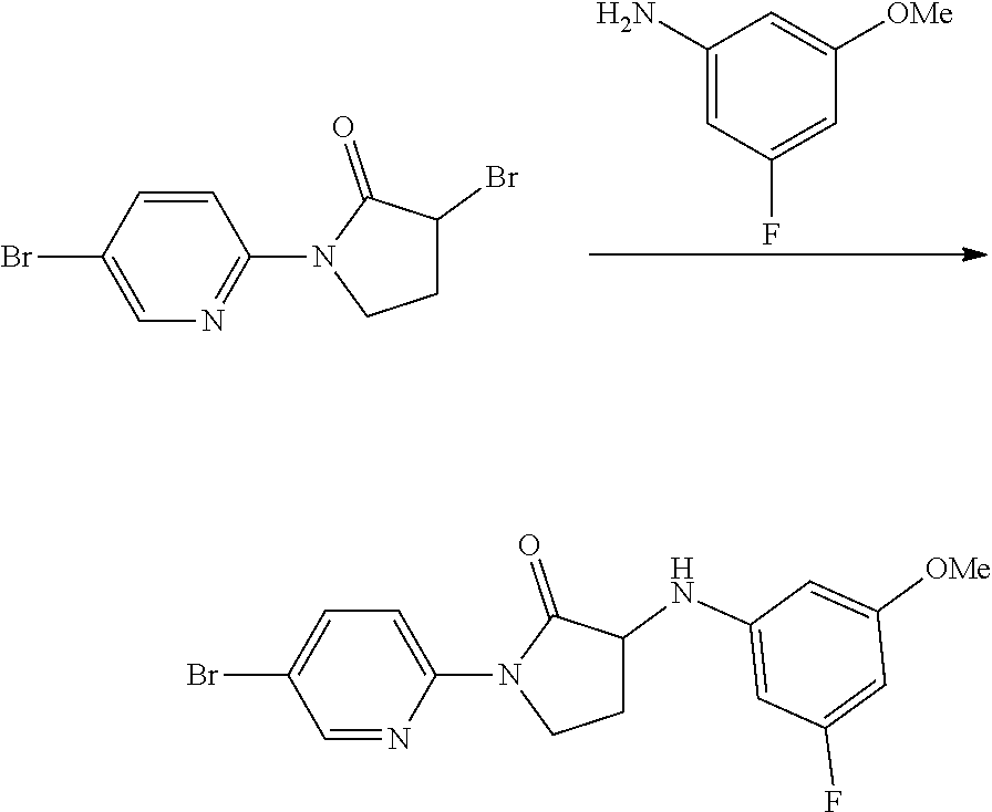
C1(N)=CC(F)=CC([OMe])=C1.C1=CC(Br)=CN=C1N1CCC(Br)C1=O.C1=C(N2CCC(NC3=CC(F)=CC([OMe])=C3)C2=O)N=CC(Br)=C1
